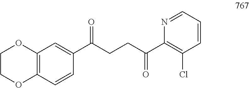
C12=C(C=CC(C(CCC(C3=C(Cl)C=CC=N3)=O)=O)=C1)OCCO2
